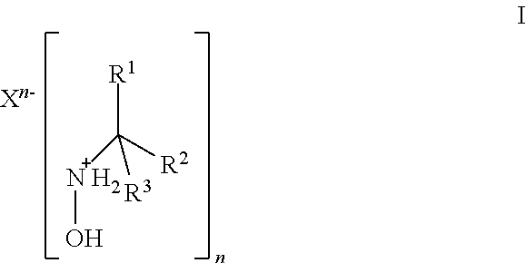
[R1]C([R3])([R2])[N H2]O
